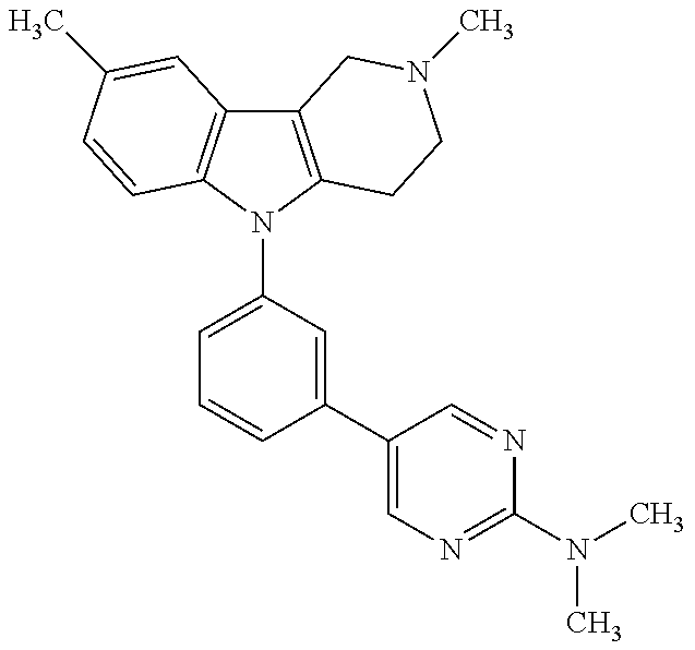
C12=C(N(C3=CC=CC(C4=CN=C(N(C)C)N=C4)=C3)C3=C1C=C(C)C=C3)CCN(C)C2
